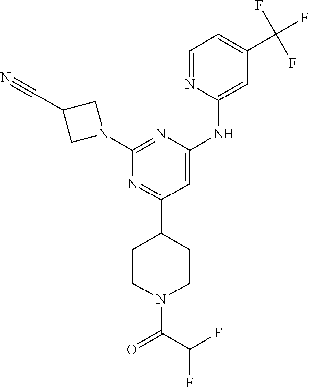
C1=NC(NC2=CC(C3CCN(C(=O)C(F)F)CC3)=NC(N3CC(C#N)C3)=N2)=CC(C(F)(F)F)=C1
